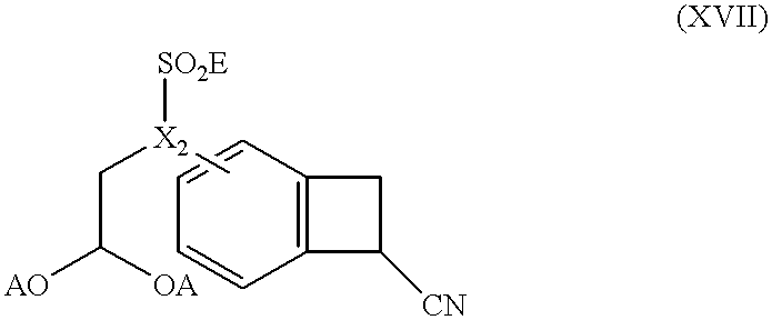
C12=C(C=CC=C1)CC2[CN].C([X2](C)[SO2E])C([AO])[OA]
